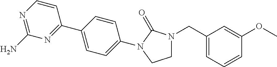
C1(CN2CCN(C3=CC=C(C4=NC(N)=NC=C4)C=C3)C2=O)=CC=CC(OC)=C1
